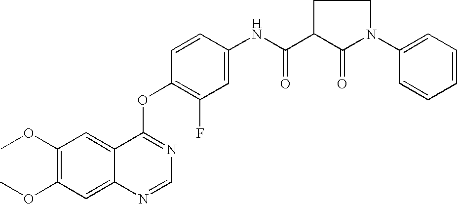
C1(OC)=C(OC)C=C2C(=C1)C(OC1=C(F)C=C(NC(C3C(=O)N(C4=CC=CC=C4)CC3)=O)C=C1)=NC=N2
